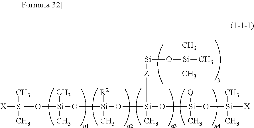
[X][Si](O[Si](O[Si](O[Si](O[Si](O[Si]([X])(C)C)([Q])C)(C)[Z][Si]O[Si](C)(C)C)([R2])C)(C)C)(C)C
